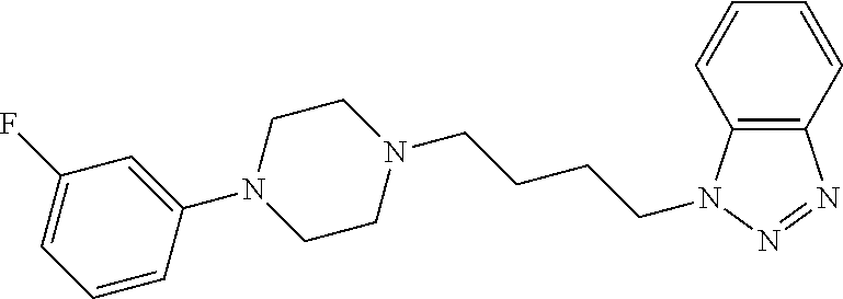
N1(C2=CC(F)=CC=C2)CCN(CCCCN2C3=C(N=N2)C=CC=C3)CC1
